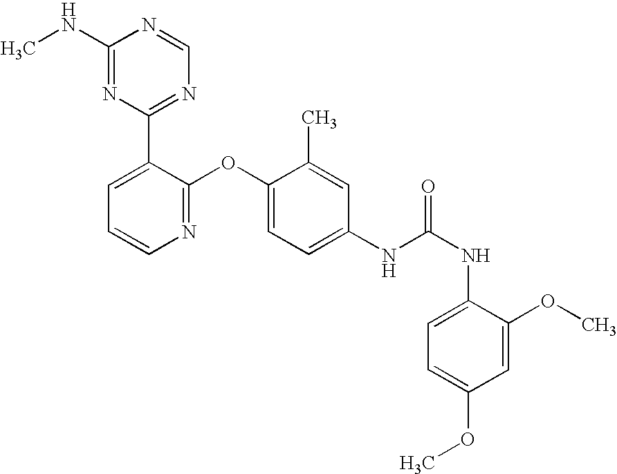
C1(NC)=NC(C2=CC=CN=C2OC2=CC=C(NC(NC3=CC=C(OC)C=C3OC)=O)C=C2C)=NC=N1
